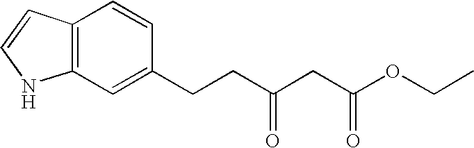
C12=C(C=CN1)C=CC(CCC(CC(OCC)=O)=O)=C2
